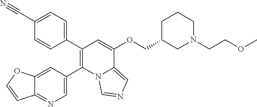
C1(C2=C(C3=CC=C(C#N)C=C3)C=C(OCC3CN(CCOC)CCC3)C3=CN=CN23)=CN=C2C(=C1)OC=C2
